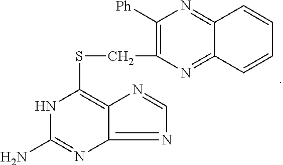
C1(SCC2=C([Ph])N=C3C(=N2)C=CC=C3)=C2C(=NC=N2)N=C(N)N1
